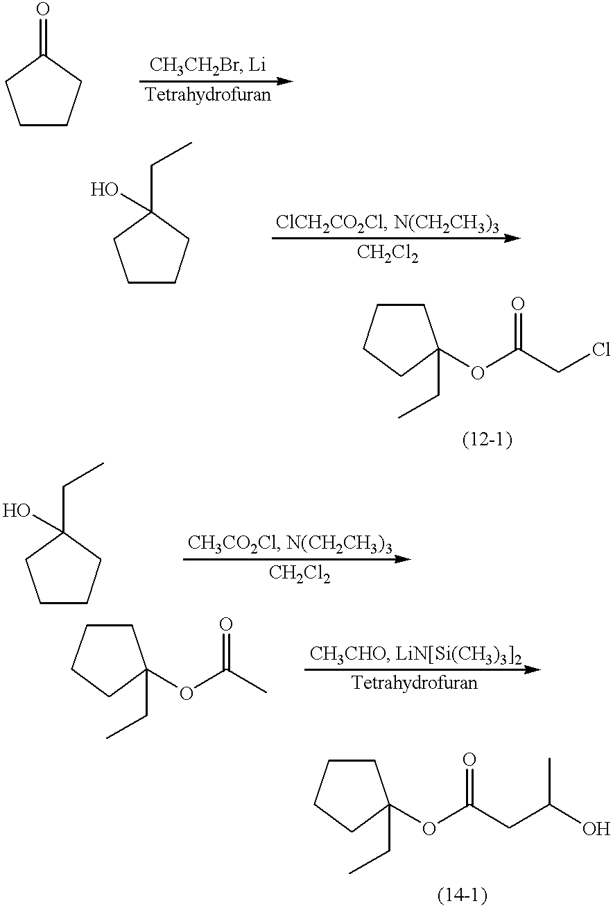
C1CCC(=O)C1.C1CCC(CC)(O)C1.C1CCCC1(CC)OC(CCl)=O.C1CCC(CC)(O)C1.C1CCCC1(CC)OC(C)=O.C1CCCC1(CC)OC(CC(O)C)=O
